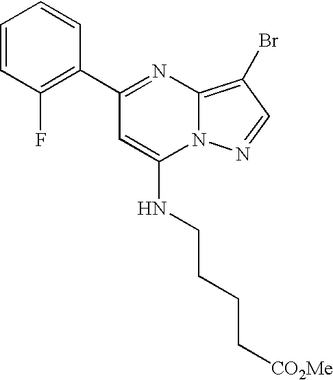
C1(C2=NC3=C(Br)C=NN3C(NCCCC[CO2Me])=C2)=C(F)C=CC=C1
